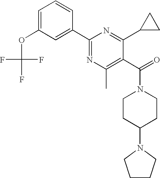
C1=C(OC(F)(F)F)C=C(C2=NC(C)=C(C(=O)N3CCC(N4CCCC4)CC3)C(C3CC3)=N2)C=C1
